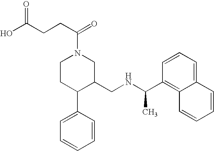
C1CC(C2=CC=CC=C2)C(CNC(C)C2=C3C(=CC=C2)C=CC=C3)CN1C(=O)CCC(O)=O
